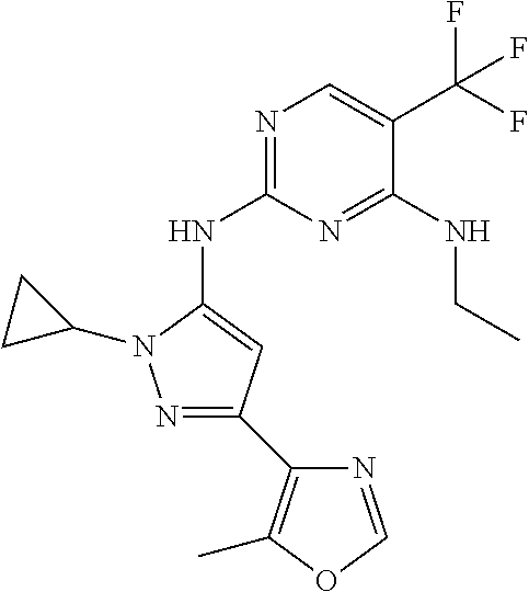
N1=C(NC2=CC(C3=C(C)OC=N3)=NN2C2CC2)N=C(NCC)C(C(F)(F)F)=C1
